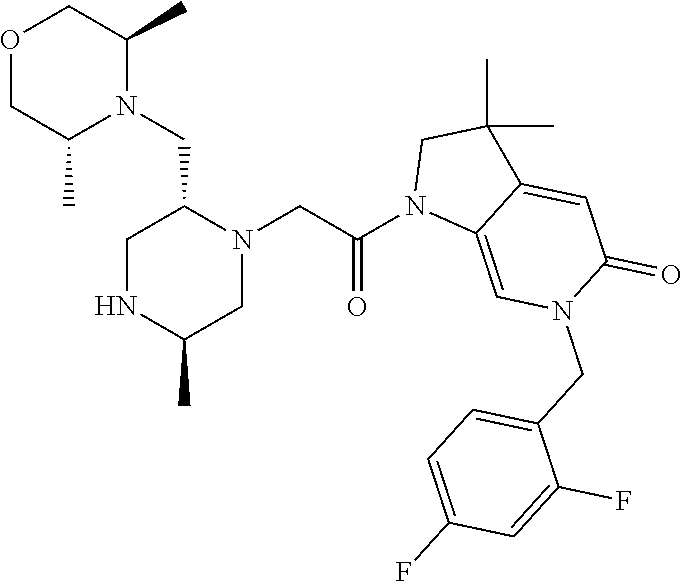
O1CC(C)N(CC2N(CC(N3C4=CN(CC5=CC=C(F)C=C5F)C(=O)C=C4C(C)(C)C3)=O)CC(C)NC2)C(C)C1
